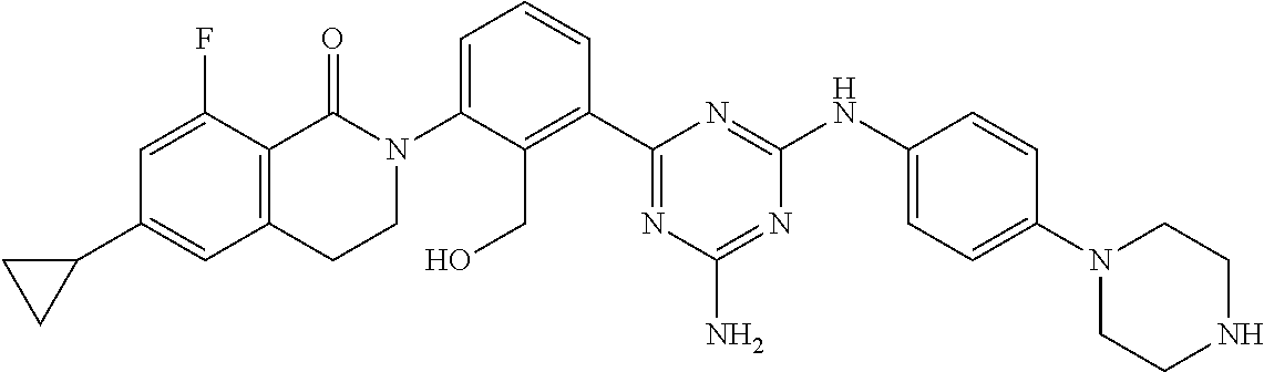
N1(C2=CC=CC(C3=NC(N)=NC(NC4=CC=C(N5CCNCC5)C=C4)=N3)=C2CO)C(=O)C2=C(CC1)C=C(C1CC1)C=C2F
